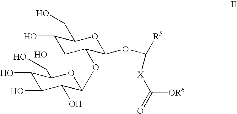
C1(O)C(O)C(OC2C(O)C(O)C(O)C(CO)O2)C(OC([R5])[X]C([OR6])=O)OC1CO
